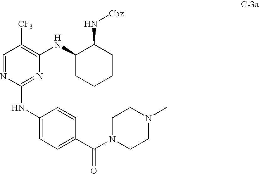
C1=NC(NC2=CC=C(C(=O)N3CCN(C)CC3)C=C2)=NC(NC2CCCCC2N[Cbz])=C1[CF3]
